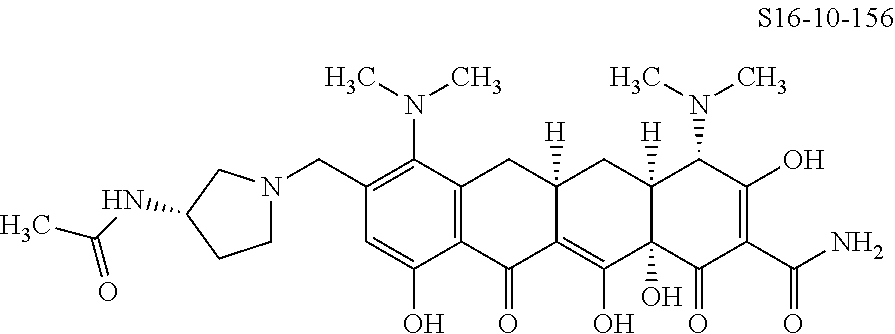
C1(CN2CCC(NC(C)=O)C2)=C(N(C)C)C2=C(C(O)=C1)C(=O)C1=C(O)C3(O)C([H])(CC1([H])C2)C(N(C)C)C(O)=C(C(N)=O)C3=O
